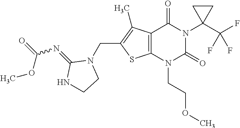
C12=C(N(CCOC)C(=O)N(C3(C(F)(F)F)CC3)C1=O)SC(CN1C(=NC(=O)OC)NCC1)=C2C
